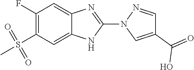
C1(F)=C(S(=O)(=O)C)C=C2C(=C1)N=C(N1C=C(C(=O)O)C=N1)N2
